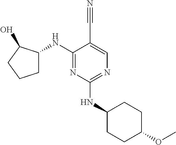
C1C(NC2=NC(NC3CCC(OC)CC3)=NC=C2C#N)C(O)CC1
